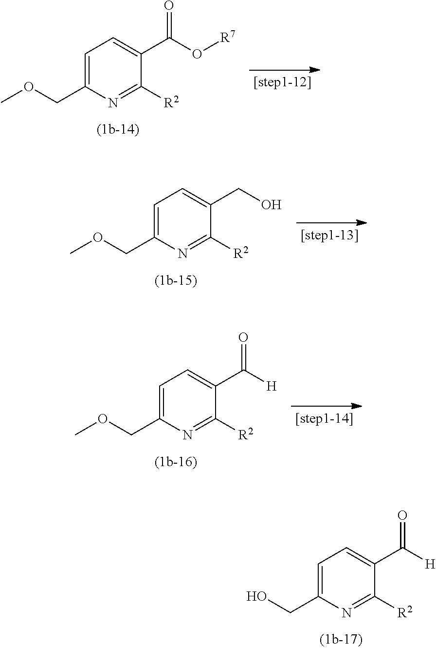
C1=C(COC)N=C([R2])C(C(O[R7])=O)=C1.C1=C(COC)N=C([R2])C(CO)=C1.C1=C(COC)N=C([R2])C(C([H])=O)=C1.C1=C(CO)N=C([R2])C(C([H])=O)=C1
